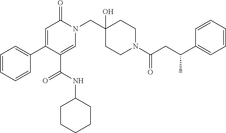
C1=C(C(=O)NC2CCCCC2)C(C2=CC=CC=C2)=CC(=O)N1CC1(O)CCN(C(=O)CC(C2=CC=CC=C2)C)CC1
